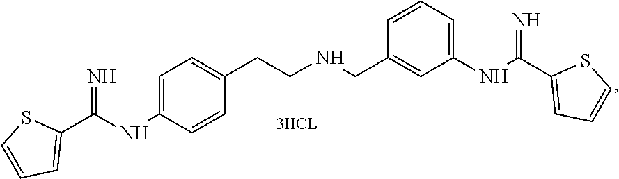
C1=C(NC(C2=CC=CS2)=N)C=CC(CCNCC2=CC(NC(C3=CC=CS3)=N)=CC=C2)=C1
